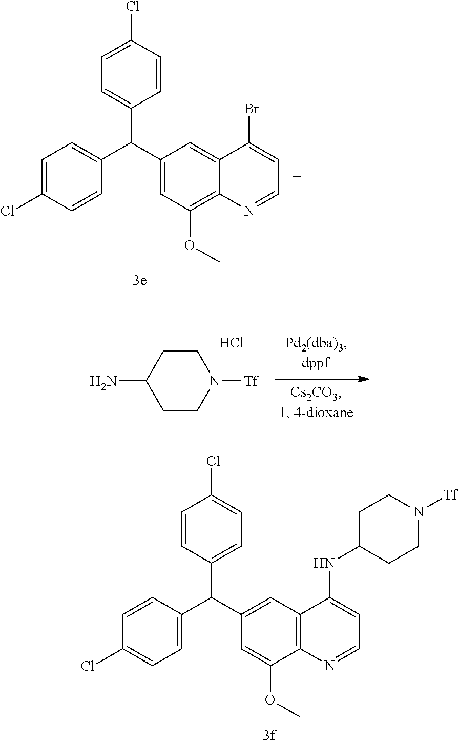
C1=C(C(C2=CC=C(Cl)C=C2)C2=CC(OC)=C3C(=C2)C(Br)=CC=N3)C=CC(Cl)=C1.C1CN([Tf])CCC1N.Cl.C1=CC(Cl)=CC=C1C(C1=CC=C(Cl)C=C1)C1=CC2=C(C(OC)=C1)N=CC=C2NC1CCN([Tf])CC1
